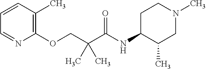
C1(OCC(C(NC2C(C)CN(C)CC2)=O)(C)C)=C(C)C=CC=N1
